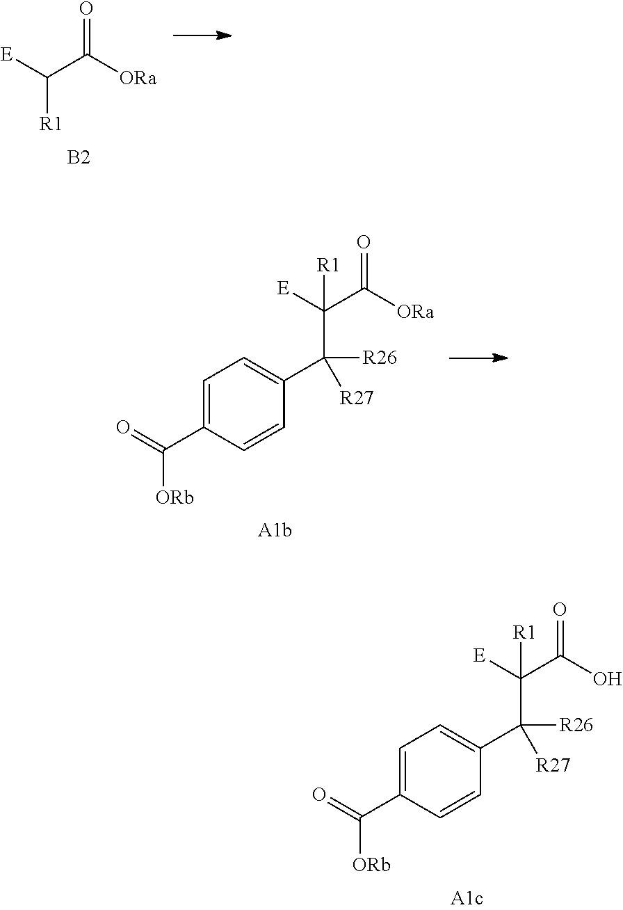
O=C(C([R1])[E])[ORa].[B2].C1=C(C([ORb])=O)C=CC(C([R26])([R27])C(C(=O)[ORa])([E])[R1])=C1.C1=C(C([ORb])=O)C=CC(C([R26])([R27])C(C(=O)O)([E])[R1])=C1
